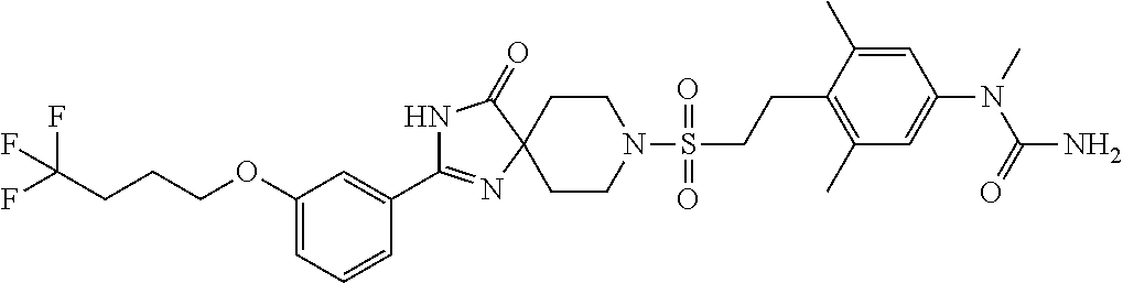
C1=CC=C(OCCCC(F)(F)F)C=C1C1=NC2(CCN(S(=O)(=O)CCC3=C(C)C=C(N(C)C(=O)N)C=C3C)CC2)C(=O)N1
